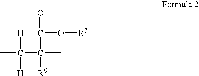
CC(C(C)([R6])C(=O)O[R7])([H])[H]
